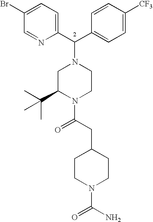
C(C1=CC=C([CF3])C=C1)(N1CC(C(C)(C)C)N(C(CC2CCN(C(N)=O)CC2)=O)CC1)C1=CC=C(Br)C=N1
